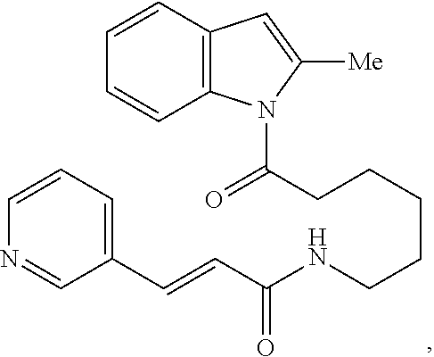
C12=C(C=CC=C1)C=C([Me])N2C(CCCCCNC(C=CC1=CC=CN=C1)=O)=O
